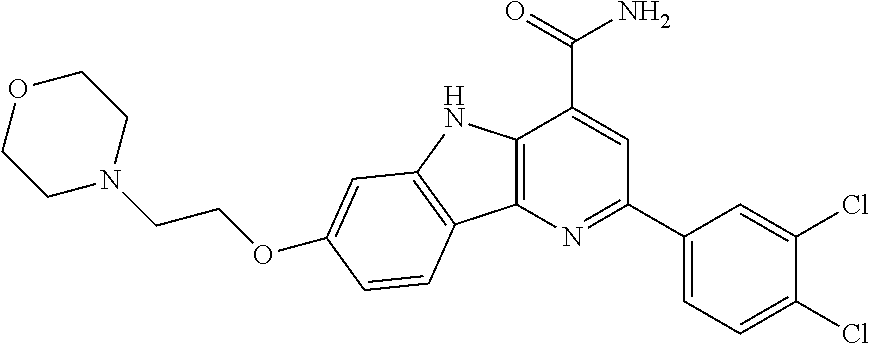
C1OCCN(CCOC2=CC3=C(C4=C(N3)C(C(=O)N)=CC(C3=CC=C(Cl)C(Cl)=C3)=N4)C=C2)C1
